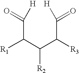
C(C(C(C(C(=O)[H])[R3])[R2])[R1])(=O)[H]
